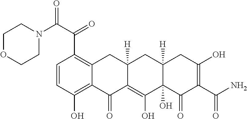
C1=CC(O)=C2C(=C1C(C(=O)N1CCOCC1)=O)CC1([H])C(=C(O)C3(O)C([H])(C1)CC(O)=C(C(N)=O)C3=O)C2=O
